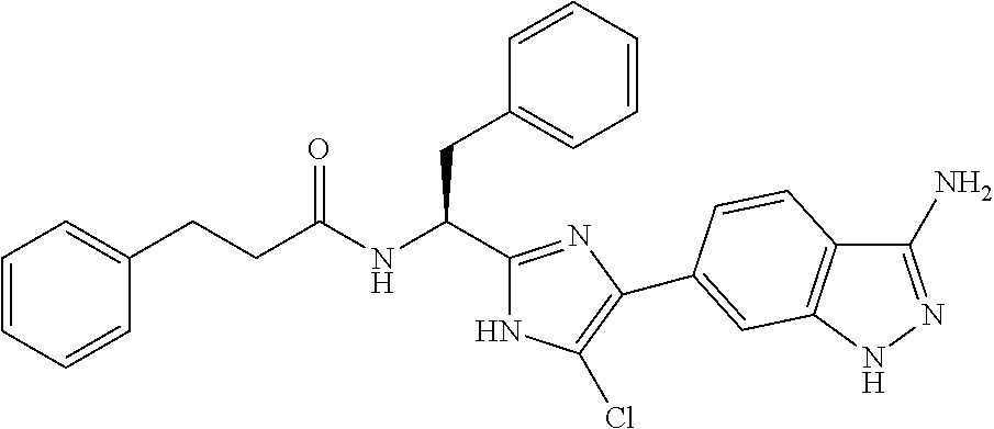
C(NC(CC1=CC=CC=C1)C1=NC(C2=CC3=C(C(N)=NN3)C=C2)=C(Cl)N1)(=O)CCC1=CC=CC=C1
